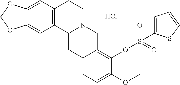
C12=CC3=C(C=C1OCO2)C1N(CC3)CC2=C(OS(=O)(=O)C3=CC=CS3)C(OC)=CC=C2C1.Cl
